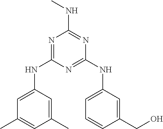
N1=C(NC2=CC(C)=CC(C)=C2)N=C(NC2=CC=CC(CO)=C2)N=C1NC
